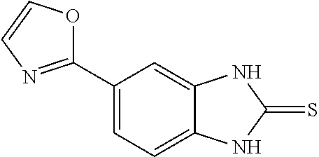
C1(C2=NC=CO2)=CC=C2C(=C1)NC(=S)N2
